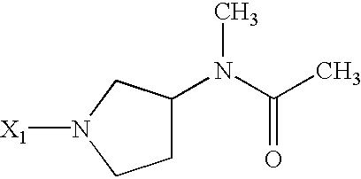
C1C(N(C(=O)C)C)CN([X1])C1
